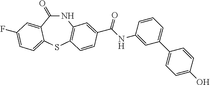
N1C(=O)C2=CC(F)=CC=C2SC2=C1C=C(C(NC1=CC(C3=CC=C(O)C=C3)=CC=C1)=O)C=C2
